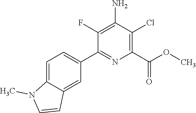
C1=C2C(=CC(C3=NC(C(OC)=O)=C(Cl)C(N)=C3F)=C1)C=CN2C
